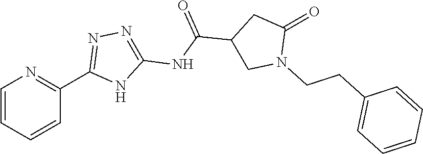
C1=CC=CC(C2=NN=C(NC(=O)C3CN(CCC4=CC=CC=C4)C(=O)C3)N2)=N1
